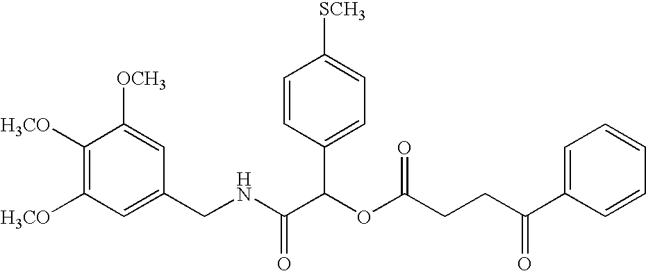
C1=C(CNC(C(OC(CCC(C2=CC=CC=C2)=O)=O)C2=CC=C([SCH3])C=C2)=O)C=C([OCH3])C([H3CO])=C1[H3CO]
